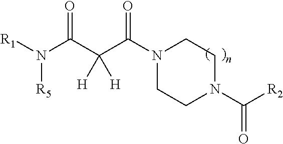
[R1]N(C(C(C(N1CCN(C([R2])=O)CC1)=O)([H])[H])=O)[R5]
